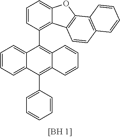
C1=CC(C2=C3C(=C(C4=CC=CC=C4)C4=CC=CC=C42)C=CC=C3)=C2C(=C1)OC1=C2C=CC2=C1C=CC=C2
